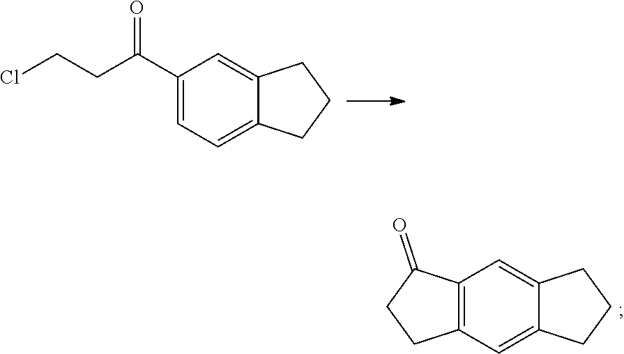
C1(C(CCCl)=O)=CC=C2C(=C1)CCC2.C12=C(C=C3C(=C1)CCC3)CCC2=O
